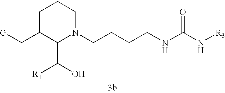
C1C(C[G])C(C(O)[R1])N(CCCCNC(N[R3])=O)CC1
